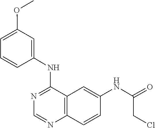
C1=NC2=C(C=C(NC(CCl)=O)C=C2)C(NC2=CC(OC)=CC=C2)=N1
